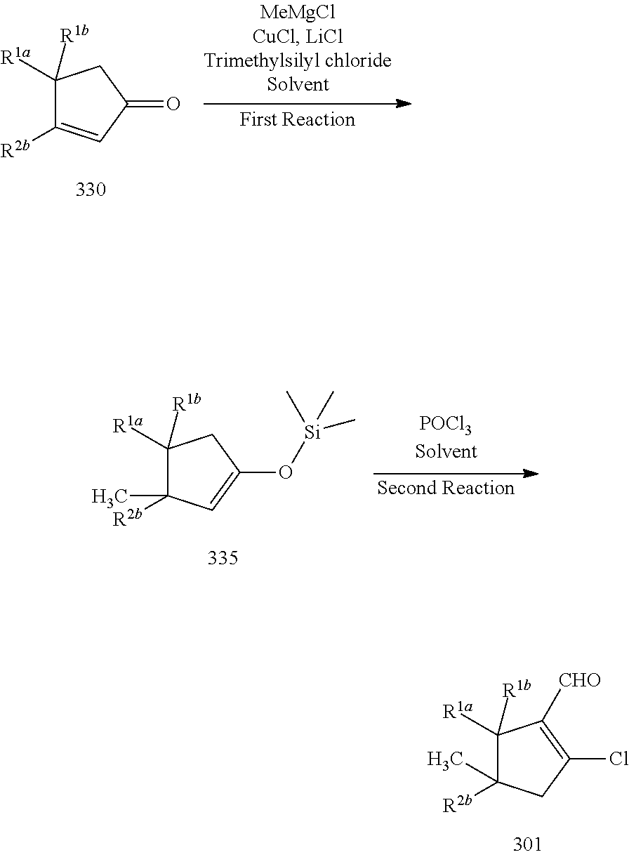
C1([R1a])([R1b])C([R2b])=CC(=O)C1.C1([R1a])([R1b])C([R2b])(C)C=C(O[Si](C)(C)C)C1.C1([R1a])([R1b])C([R2b])(C)CC(Cl)=C1[CHO]
